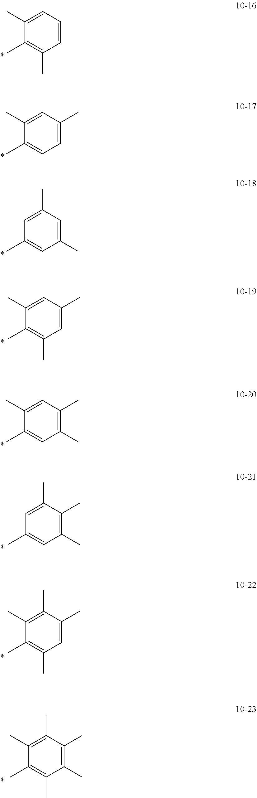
C1=CC=C(C)C(C)=C1C.C1=C(C)C=C(C)C(C)=C1.C1(C)=CC(C)=CC(C)=C1.C1=C(C)C=C(C)C(C)=C1C.C1(C)=C(C)C=C(C)C(C)=C1.C1(C)=C(C)C(C)=CC(C)=C1.C1=C(C)C(C)=C(C)C(C)=C1C.C1(C)=C(C)C(C)=C(C)C(C)=C1C
